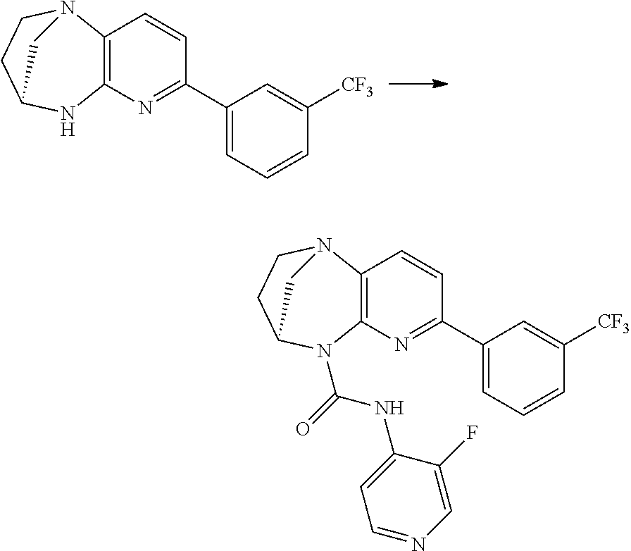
C12=C(N=C(C3=CC=CC([CF3])=C3)C=C1)N(C(=O)NC1=CC=NC=C1F)C1CCN2C1.C12=C(N=C(C3=CC=CC([CF3])=C3)C=C1)NC1CCN2C1
